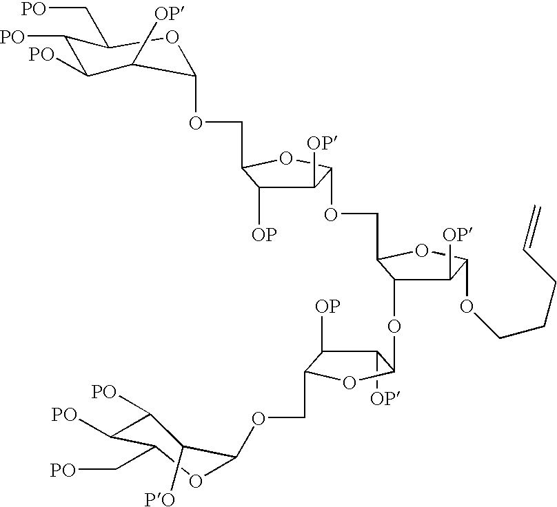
C1([PO])C([PO])C([OP])C(OCC2C([OP])C([OP])C(OCC3C(OC4C([OP])C([OP])C(COC5OC(C[PO])C([PO])C([PO])C5[PO])O4)C([OP])C(OCCCC=C)O3)O2)OC1C[PO]
